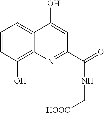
C1=CC(O)=C2C(=C1)C(O)=CC(C(=O)NC[HOOC])=N2
